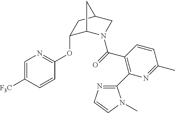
C1=C([F3C])C=CC(OC2C3N(C(=O)C4=C(C5=NC=CN5C)N=C(C)C=C4)CC(C2)C3)=N1
